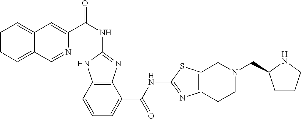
C1(NC(C2=CC3=CC=CC=C3C=N2)=O)=NC2=C(N1)C=CC=C2C(NC1=NC2=C(S1)CN(CC1CCCN1)CC2)=O
